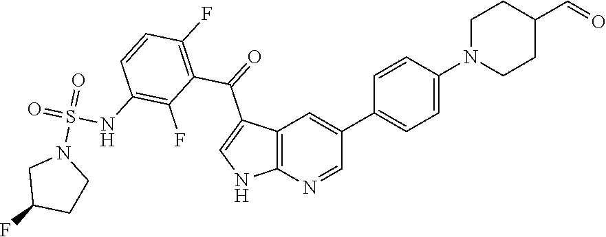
C12=C(N=CC(C3=CC=C(N4CCC(C=O)CC4)C=C3)=C1)NC=C2C(=O)C1=C(F)C=CC(NS(=O)(=O)N2CC(F)CC2)=C1F
